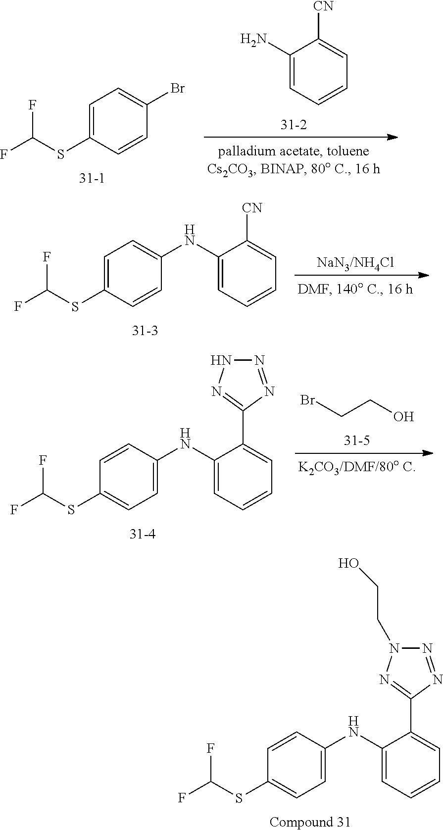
C1=CC(NC2=CC=CC=C2C2=NN(CCO)N=N2)=CC=C1SC(F)F.C1=C(SC(F)F)C=CC(Br)=C1.C1(N)=CC=CC=C1[CN].C1=C(SC(F)F)C=CC(NC2=CC=CC=C2[CN])=C1.C1=CC(NC2=CC=CC=C2C2=NNN=N2)=CC=C1SC(F)F.BrCCO
